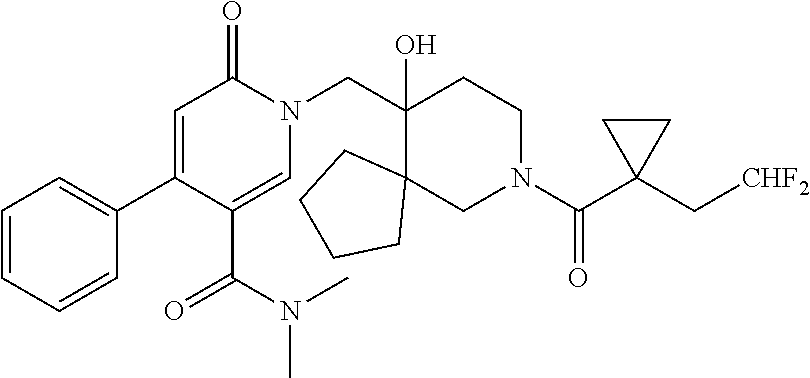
C1=CC=CC(C2=CC(=O)N(CC3(O)CCN(C(C4(C[CHF2])CC4)=O)CC34CCCC4)C=C2C(N(C)C)=O)=C1
